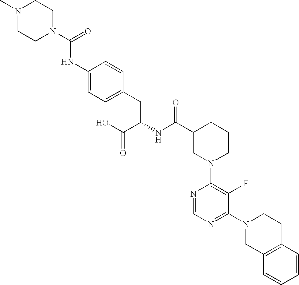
N1(C)CCN(C(=O)NC2=CC=C(CC(NC(C3CN(C4=C(F)C(N5CC6=C(CC5)C=CC=C6)=NC=N4)CCC3)=O)C(O)=O)C=C2)CC1
